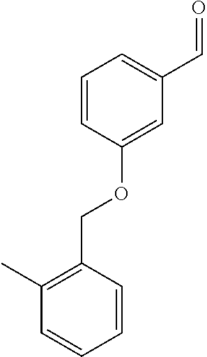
C1=CC(OCC2=C(C)C=CC=C2)=CC(C=O)=C1
